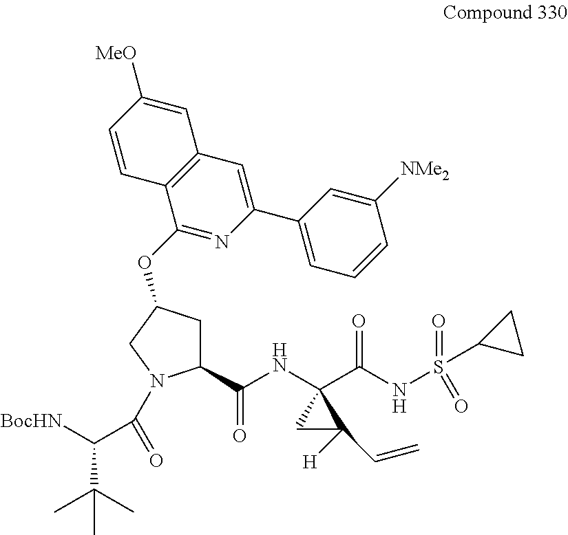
[BocHN]C(C(C)(C)C)C(=O)N1C(C(NC2(C(NS(=O)(C3CC3)=O)=O)CC2([H])C=C)=O)CC(OC2=NC(C3=CC=CC([NMe2])=C3)=CC3=C2C=CC([MeO])=C3)C1
